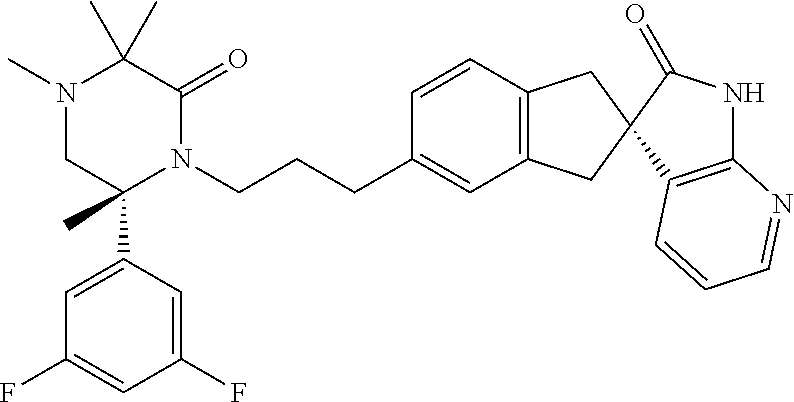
CC1(C)N(C)CC(C2=CC(F)=CC(F)=C2)(C)N(CCCC2=CC3=C(C=C2)CC2(C3)C3=C(NC2=O)N=CC=C3)C1=O
